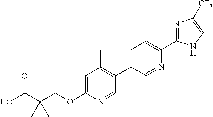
C(OC1=CC(C)=C(C2=CC=C(C3=NC([CF3])=CN3)N=C2)C=N1)C(C(=O)O)(C)C
